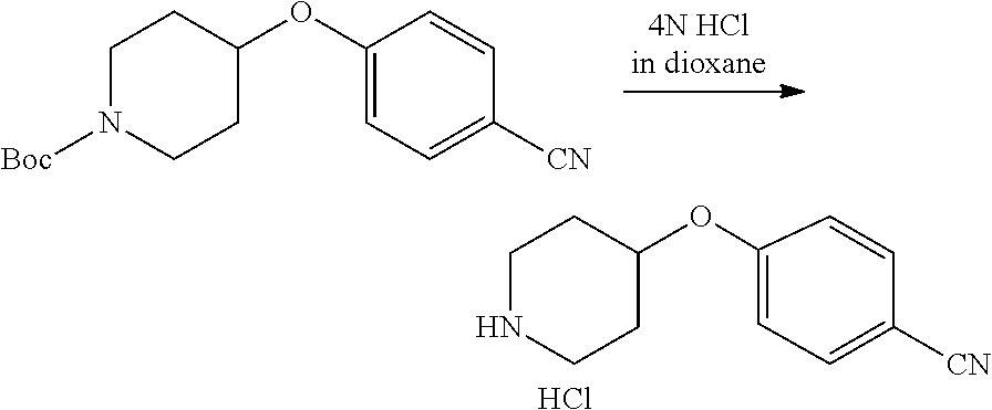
C1(OC2CCNCC2)=CC=C([CN])C=C1.Cl.C1(OC2CCN([Boc])CC2)=CC=C([CN])C=C1
